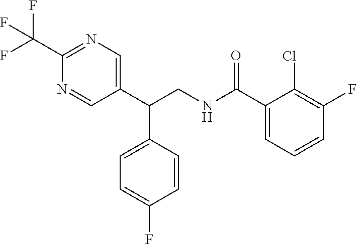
C1(C(NCC(C2=CN=C(C(F)(F)F)N=C2)C2=CC=C(F)C=C2)=O)=CC=CC(F)=C1Cl
